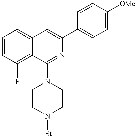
C12=CC=CC(F)=C1C(N1CCN([Et])CC1)=NC(C1=CC=C([OMe])C=C1)=C2
